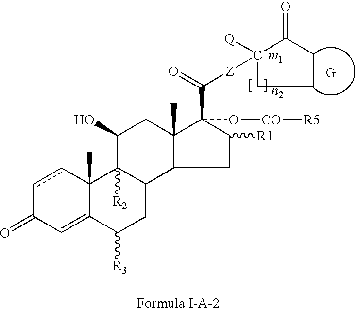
c1cC2(C)C(=CC1=O)C([R3])CC1C2([R2])C(O)CC2(C)C1CC([R1])C2(C(=O)[Z]C1([Q])CCCC1=O)O[CO][R5]
